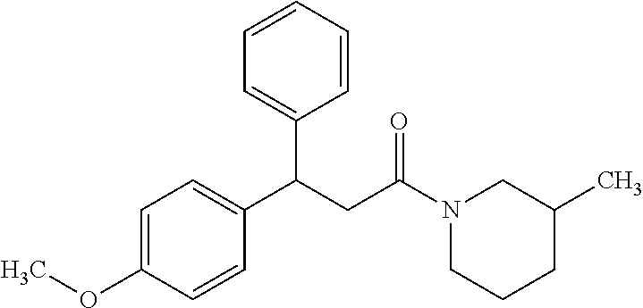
C1(C(C2=CC=C(OC)C=C2)CC(N2CCCC(C)C2)=O)=CC=CC=C1
